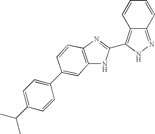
C12=NNC(C3=NC4=C(N3)C=C(C3=CC=C(C(C)C)C=C3)C=C4)=C1C=CC=C2
